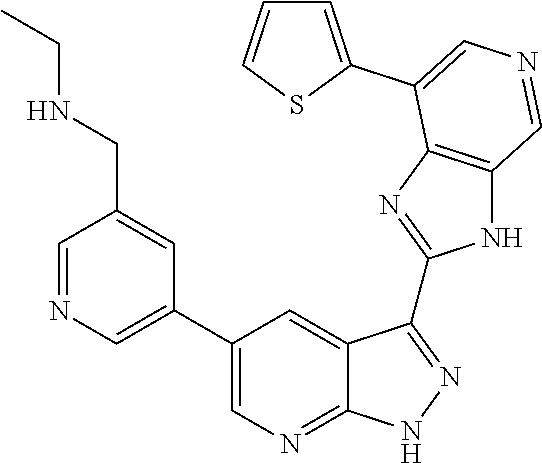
C1=NC=C(C2=CN=C3C(=C2)C(C2=NC4=C(N2)C=NC=C4C2=CC=CS2)=NN3)C=C1CNCC
